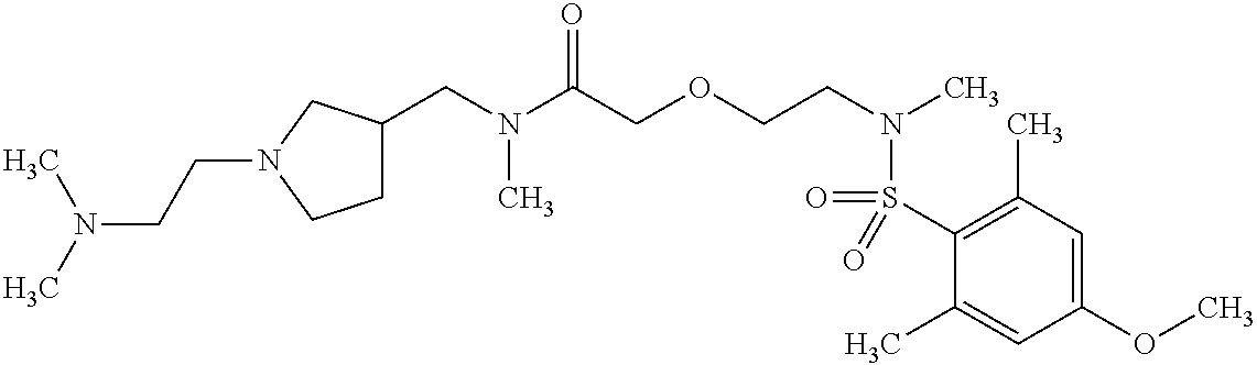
C(N(C)C(=O)COCCN(S(=O)(C1=C(C)C=C(OC)C=C1C)=O)C)C1CCN(CCN(C)C)C1
